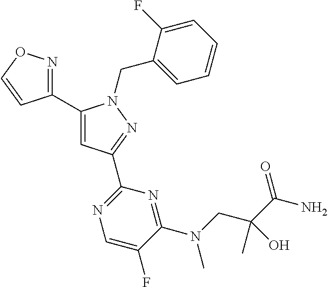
C1(C2=NOC=C2)=CC(C2=NC=C(F)C(N(CC(C(=O)N)(C)O)C)=N2)=NN1CC1=CC=CC=C1F
